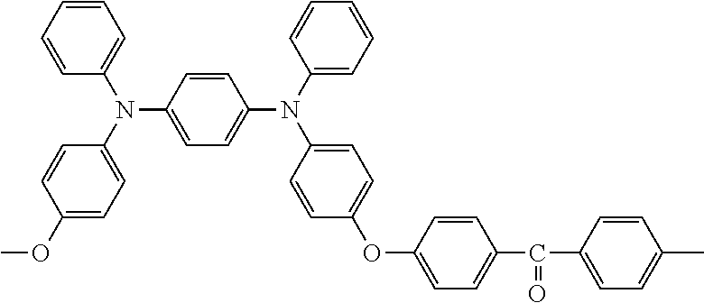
N(C1=CC=C(N(C2=CC=CC=C2)C2=CC=C(OC3=CC=C(C(C4=CC=C(C)C=C4)=O)C=C3)C=C2)C=C1)(C1=CC=C(OC)C=C1)C1=CC=CC=C1
